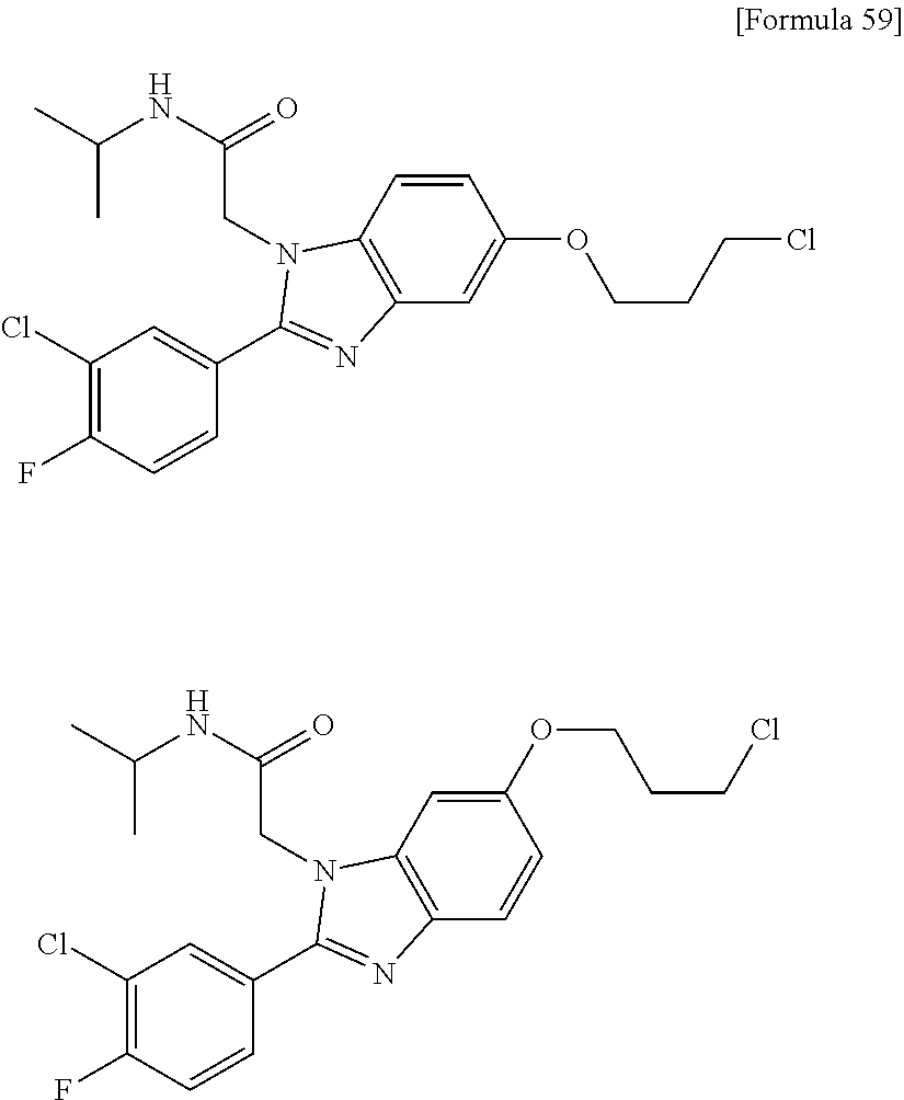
C1(Cl)=C(F)C=CC(C2=NC3=C(C=CC(OCCCCl)=C3)N2CC(NC(C)C)=O)=C1.C1(Cl)=C(F)C=CC(C2=NC3=C(C=C(OCCCCl)C=C3)N2CC(NC(C)C)=O)=C1
